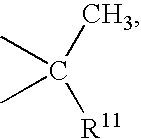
C(C)([R11])(C)C
